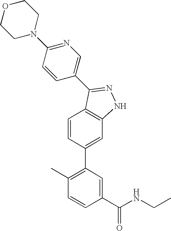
C1=CC(C2=C(C)C=CC(C(NCC)=O)=C2)=CC2=C1C(C1=CN=C(N3CCOCC3)C=C1)=NN2
